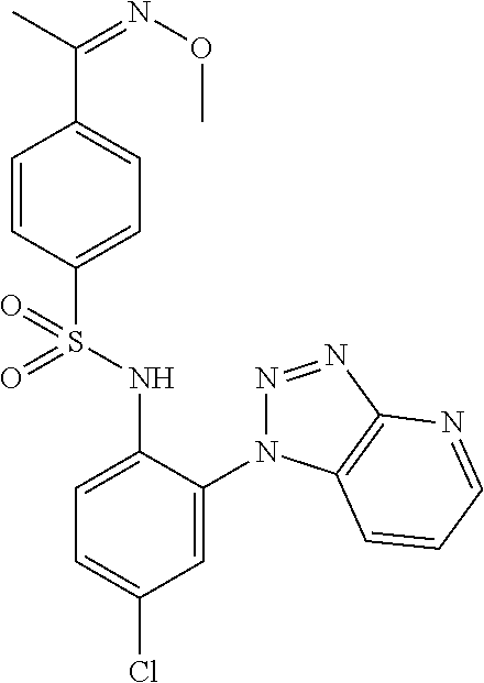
C1=CC(S(NC2=CC=C(Cl)C=C2N2N=NC3=C2C=CC=N3)(=O)=O)=CC=C1C(=NOC)C
